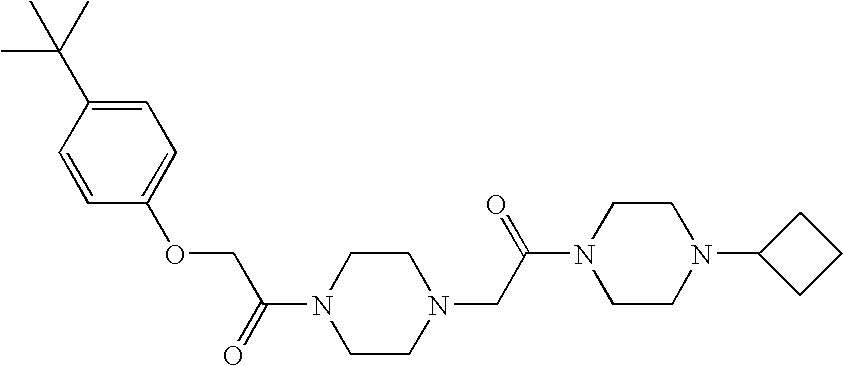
C(C(=O)N1CCN(CC(N2CCN(C3CCC3)CC2)=O)CC1)OC1=CC=C(C(C)(C)C)C=C1
